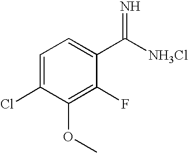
C(C1=CC=C(Cl)C(OC)=C1F)([NH3Cl])=N
